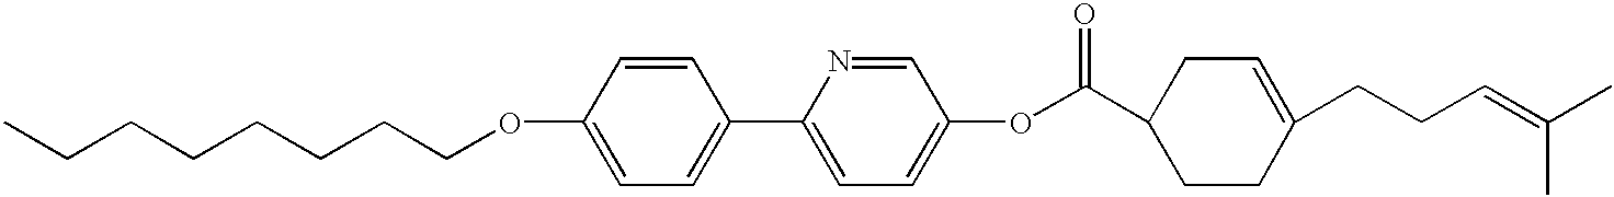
CCCCCCCCOC1=CC=C(C2=CC=C(OC(C3CCC(CCC=C(C)C)=CC3)=O)C=N2)C=C1
